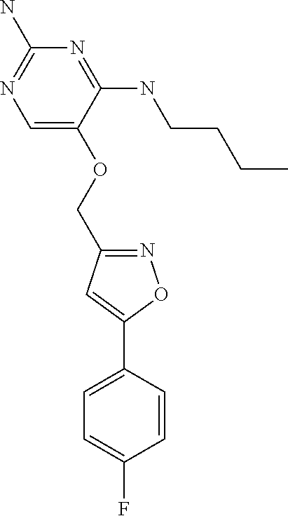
C1=C(OCC2=NOC(C3=CC=C(F)C=C3)=C2)C(NCCCC)=NC(N)=N1
